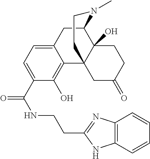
C1(CCNC(=O)C2=CC=C3C(=C2O)C24C(O)(C(C3)N(C)CC2)CCC(=O)C4)=NC2=C(N1)C=CC=C2
